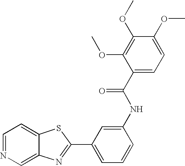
C12=CN=CC=C1SC(C1=CC=CC(NC(C3=CC=C(OC)C(OC)=C3OC)=O)=C1)=N2
